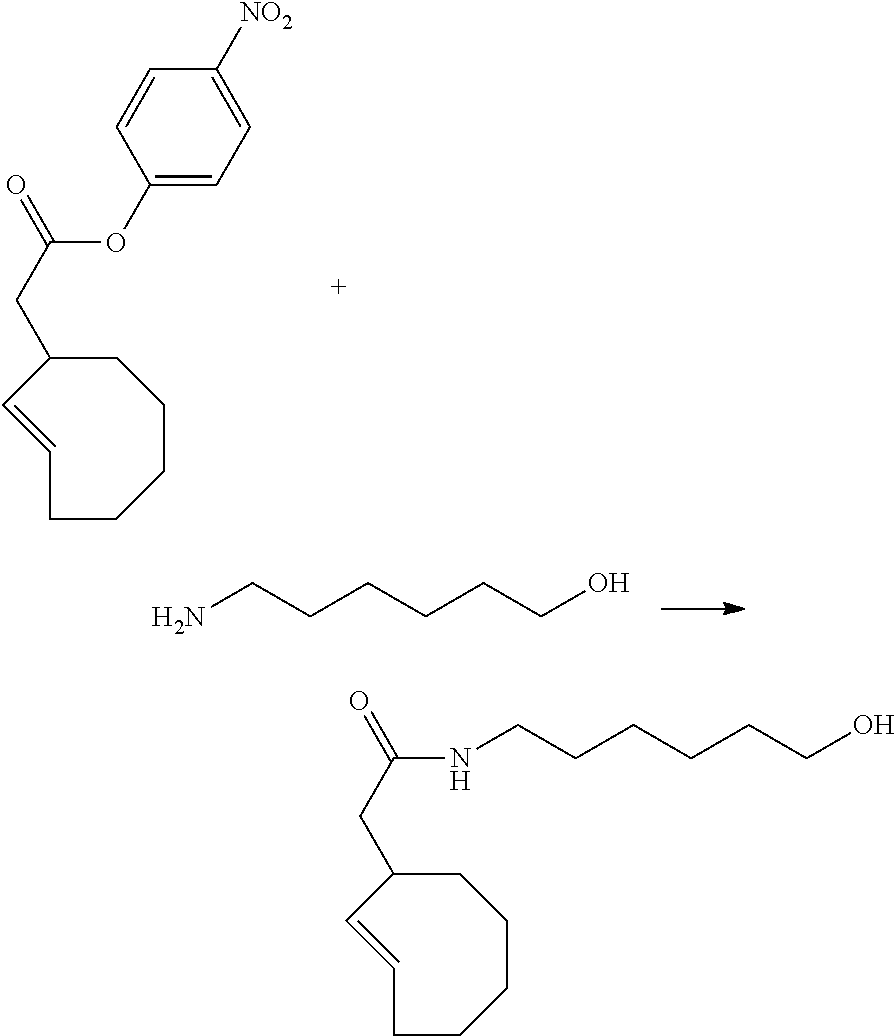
C1=CCCCCCC1CC(OC1=CC=C([NO2])C=C1)=O.NCCCCCCO.C1=CCCCCCC1CC(NCCCCCCO)=O
